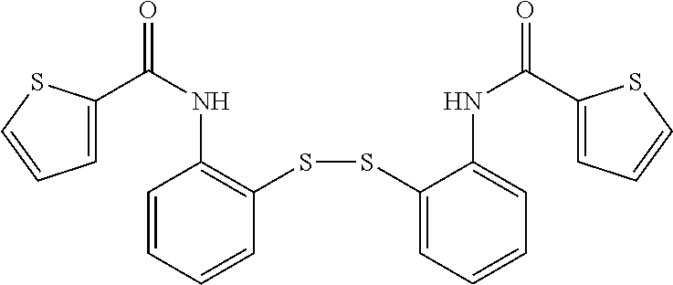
C1=CC=CC(SSC2=CC=CC=C2NC(=O)C2=CC=CS2)=C1NC(=O)C1=CC=CS1
